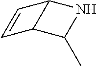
C1=CC2C1C(C)N2
